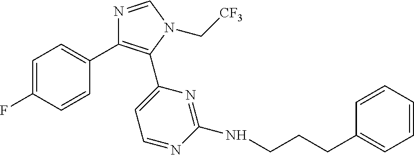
C1=C(F)C=CC(C2=C(C3=CC=NC(NCCCC4=CC=CC=C4)=N3)N(C[CF3])C=N2)=C1
